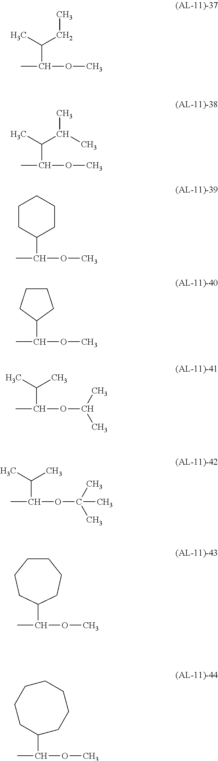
CC(OC)C(C)CC.CC(OC)C(C)C(C)C.CC(OC)C1CCCCC1.CC(OC)C1CCCC1.CC(OC(C)C)C(C)C.CC(OC(C)(C)C)C(C)C.CC(OC)C1CCCCCC1.CC(OC)C1CCCCCCC1
